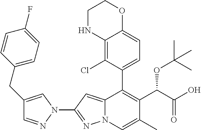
N1(C2=NN3C(=C2)C(C2=CC=C4C(=C2Cl)NCCO4)=C(C(C(=O)O)OC(C)(C)C)C(C)=C3)C=C(CC2=CC=C(F)C=C2)C=N1
